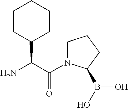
C(C(N)C1CCCCC1)(=O)N1CCCC1B(O)O
